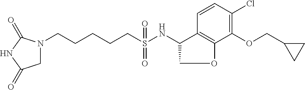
N1(CCCCCS(NC2COC3=C2C=CC(Cl)=C3OCC2CC2)(=O)=O)CC(=O)NC1=O
